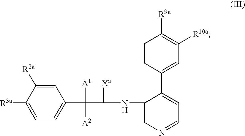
C1=C([R2a])C([R3a])=CC=C1C(C(NC1=CN=CC=C1C1=CC([R10a])=C([R9a])C=C1)=[Xa])([A1])[A2]
